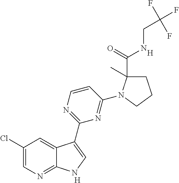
[H].C1=CN=C(C2=CNC3=NC=C(Cl)C=C32)N=C1N1C(C)(C(NCC(F)(F)F)=O)CCC1.[H]
